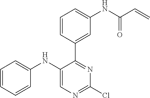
C1=CC(C2=NC(Cl)=NC=C2NC2=CC=CC=C2)=CC(NC(C=C)=O)=C1
